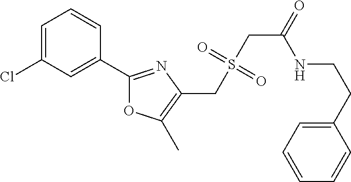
C1=C(Cl)C=C(C2=NC(CS(CC(=O)NCCC3=CC=CC=C3)(=O)=O)=C(C)O2)C=C1
